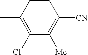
CC1=C(Cl)C([Me])=C([CN])C=C1
